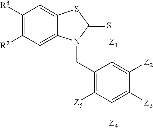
C1([R3])=C([R2])C=C2C(=C1)SC(=S)N2CC1=C([Z5])C([Z4])=C([Z3])C([Z2])=C1[Z1]
